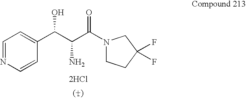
C1=NC=CC(C(C(C(N2CCC(F)(F)C2)=O)N)O)=C1.[2HCl]
